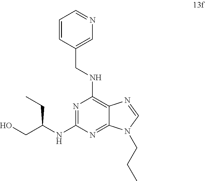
N1=C(NC(CC)CO)N=C2C(=C1NCC1=CN=CC=C1)N=CN2CCC
